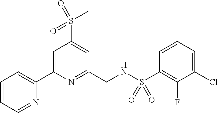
C1=CC=NC(C2=CC(S(C)(=O)=O)=CC(CNS(=O)(C3=C(F)C(Cl)=CC=C3)=O)=N2)=C1
